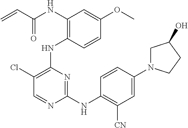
N(C1=C(NC2=C(Cl)C=NC(NC3=C([CN])C=C(N4CC(O)CC4)C=C3)=N2)C=CC(OC)=C1)C(C=C)=O
